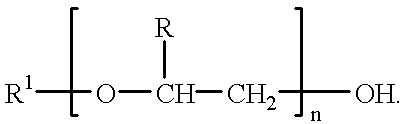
[R1]OC(C[OH])[R]
